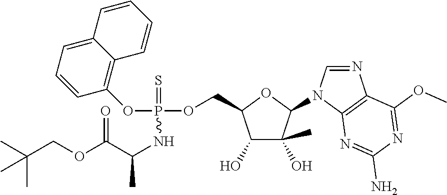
C1(O)C(C)(O)C(N2C=NC3=C2N=C(N)N=C3OC)OC1COP(OC1=C2C=CC=CC2=CC=C1)(=S)NC(C(OCC(C)(C)C)=O)C
